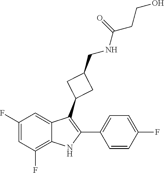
C1=C(C2=C(C3CC(CNC(=O)CCO)C3)C3=CC(F)=CC(F)=C3N2)C=CC(F)=C1
